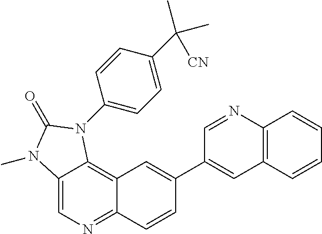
C12=CN=C3C(=C1N(C1=CC=C(C(C)(C)[CN])C=C1)C(=O)N2C)C=C(C1=CC2=C(N=C1)C=CC=C2)C=C3
